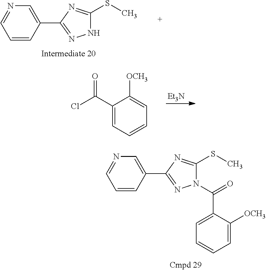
[Et3N].ClC(C1=CC=CC=C1[OCH3])=O.N1C(SC)=NC(C2=CN=CC=C2)=N1.C1(C2=NN(C(=O)C3=CC=CC=C3[OCH3])C(SC)=N2)=CN=CC=C1
